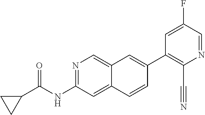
N1=C(NC(=O)C2CC2)C=C2C(=C1)C=C(C1=C(C#N)N=CC(F)=C1)C=C2
